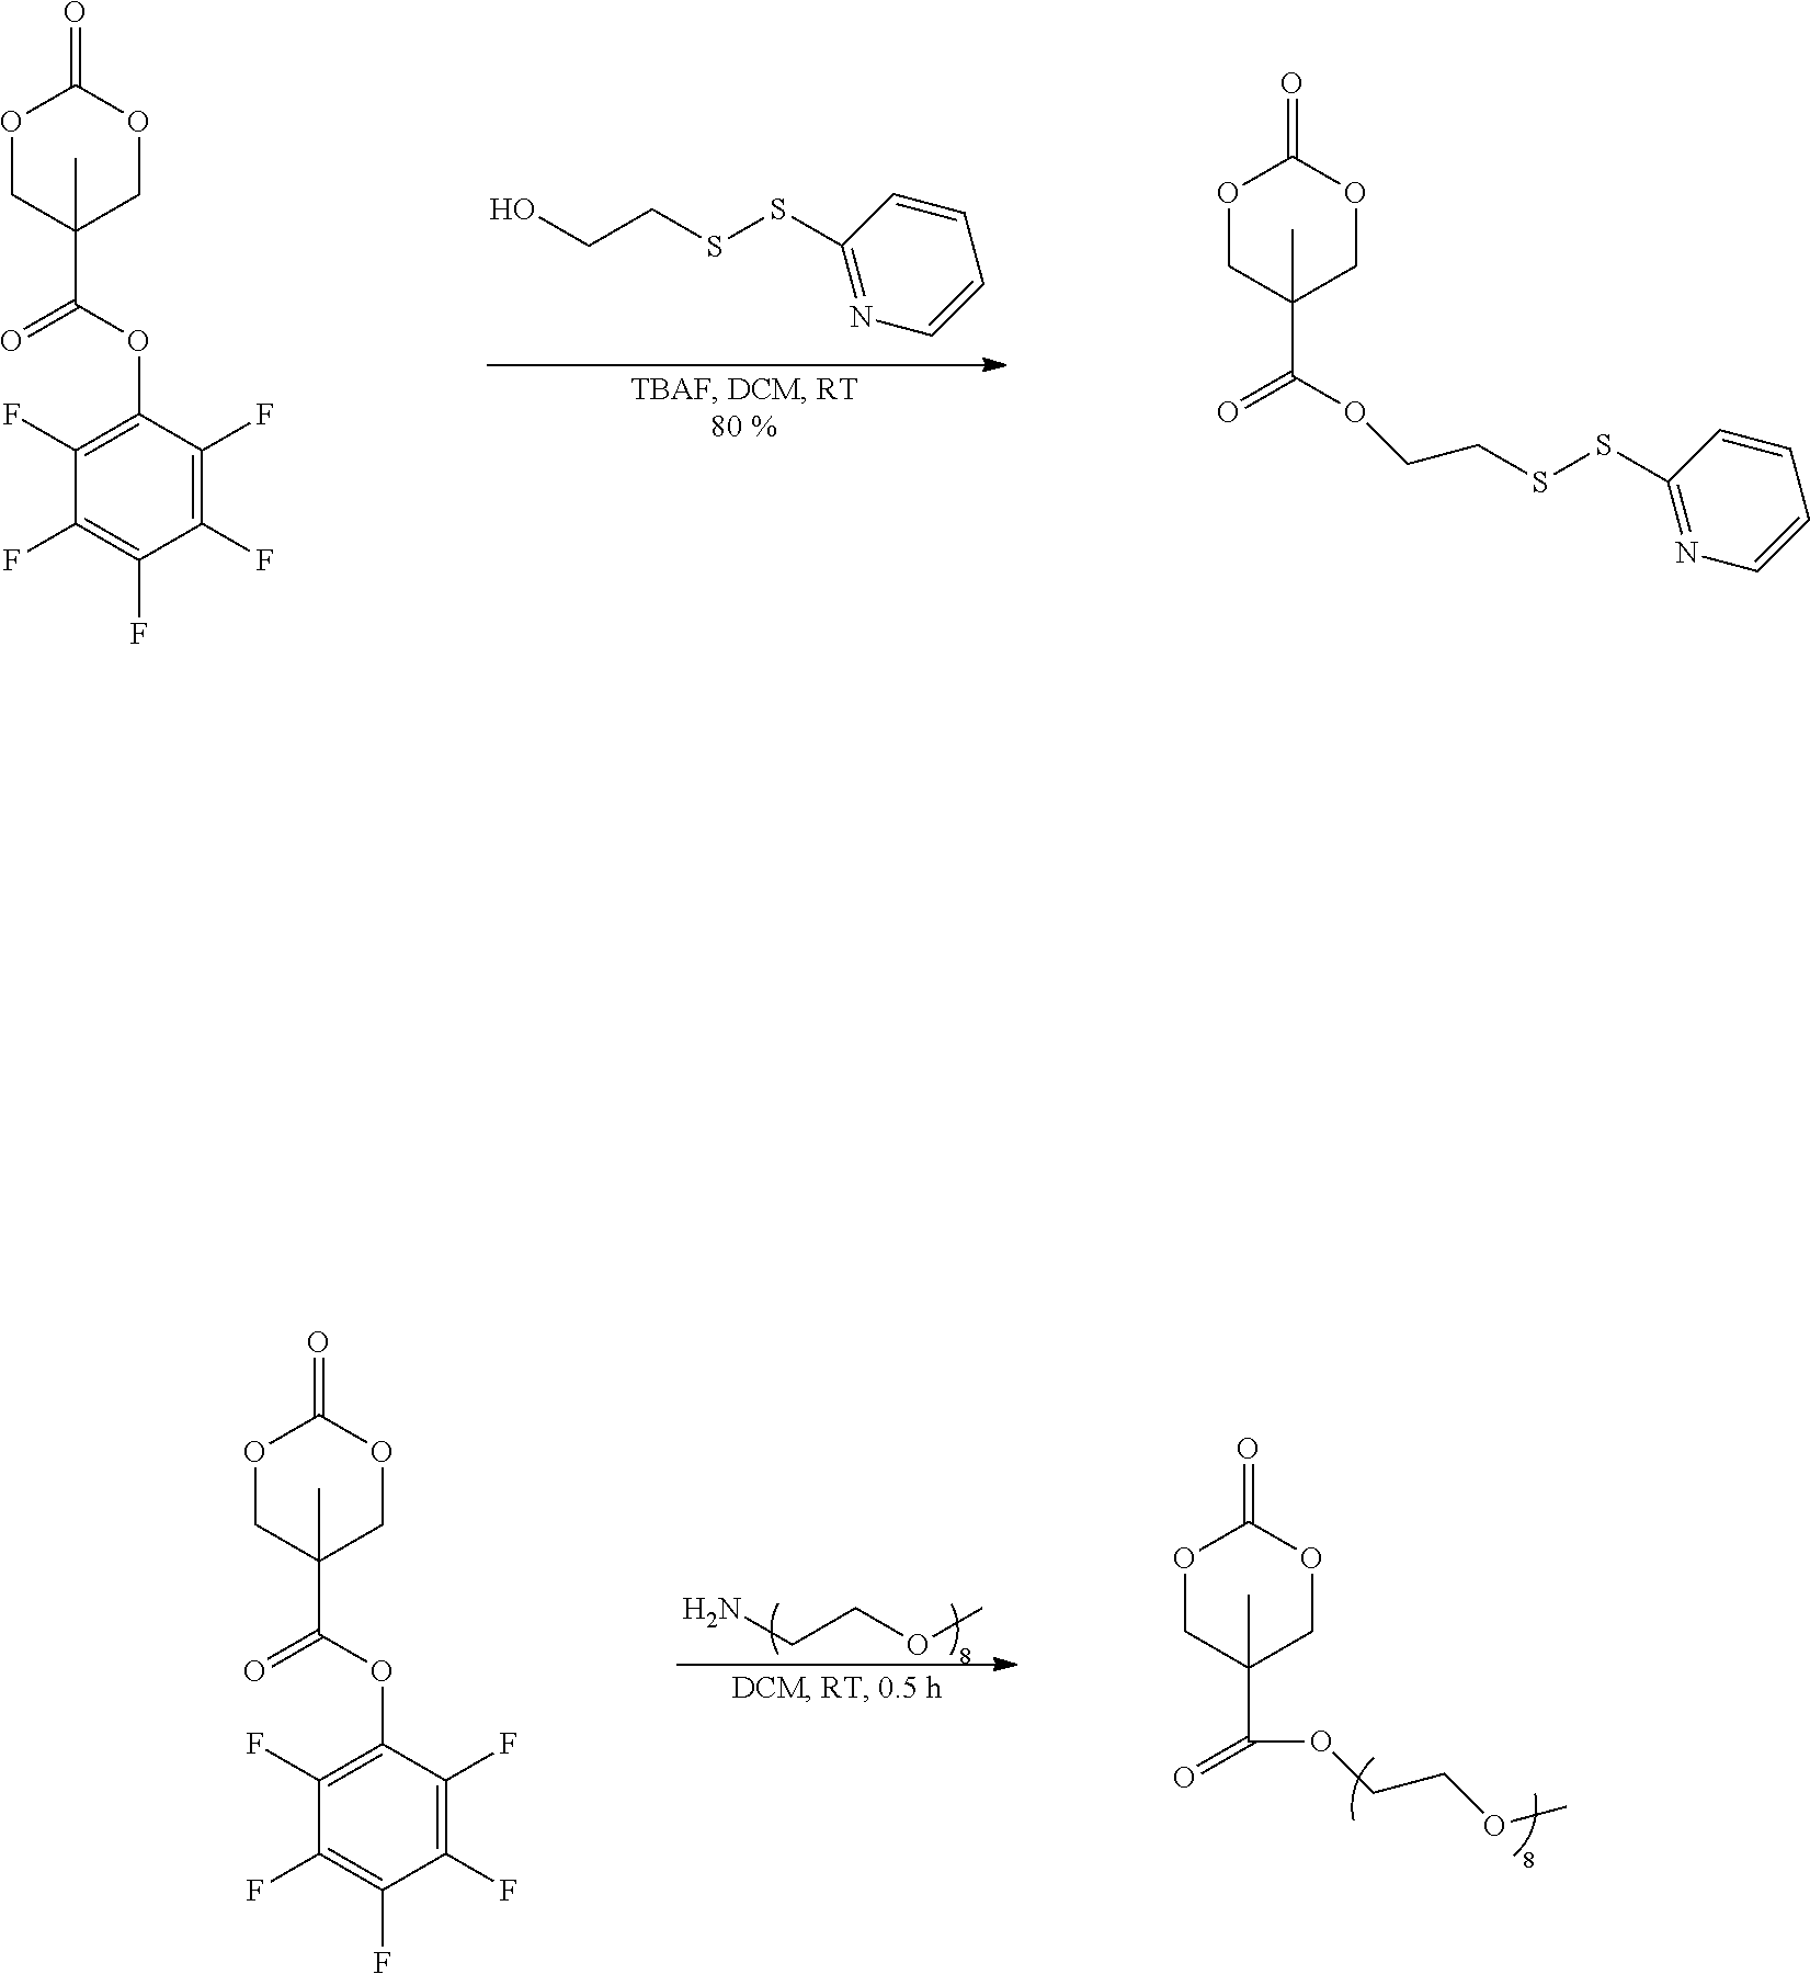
O1CC(C)(C(=O)OCCSSC2=NC=CC=C2)COC1=O.OCCSSC1=NC=CC=C1.O1CC(C)(C(OC2=C(F)C(F)=C(F)C(F)=C2F)=O)COC1=O.NCCOC.O1CC(C)(C(=O)OCCOC)COC1=O.O1CC(C)(C(OC2=C(F)C(F)=C(F)C(F)=C2F)=O)COC1=O
